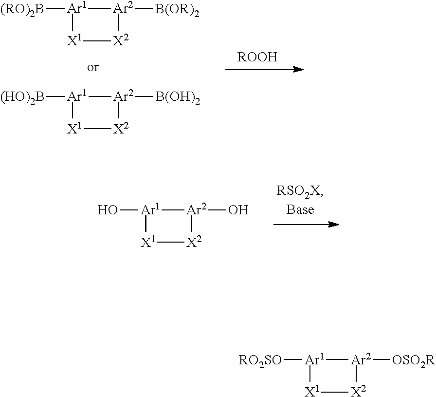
[(RO)2B][Ar1]1[X1][X2][Ar2]1[B(OR)2].[(HO)2B][Ar1]1[X1][X2][Ar2]1[B(OH)2].[ROOH].O[Ar1]1[X1][X2][Ar2]1O.[RO2SO][Ar1]1[X1][X2][Ar2]1[OSO2R]
